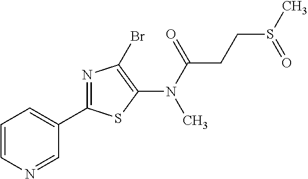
C1(C2=NC(Br)=C(N(C(=O)CCS(C)=O)C)S2)=CC=CN=C1
